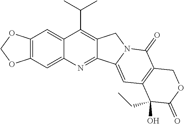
O1COC2=C1C=C1C(C(C)C)=C3C(=NC1=C2)C1=CC2=C(C(=O)N1C3)COC(=O)C2(CC)O
